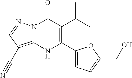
N12C(=C(C#N)C=N1)NC(C1=CC=C(CO)O1)=C(C(C)C)C2=O
